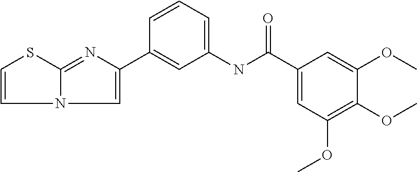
C1=C(C2=CC(NC(C3=CC(OC)=C(OC)C(OC)=C3)=O)=CC=C2)N=C2N1C=CS2
